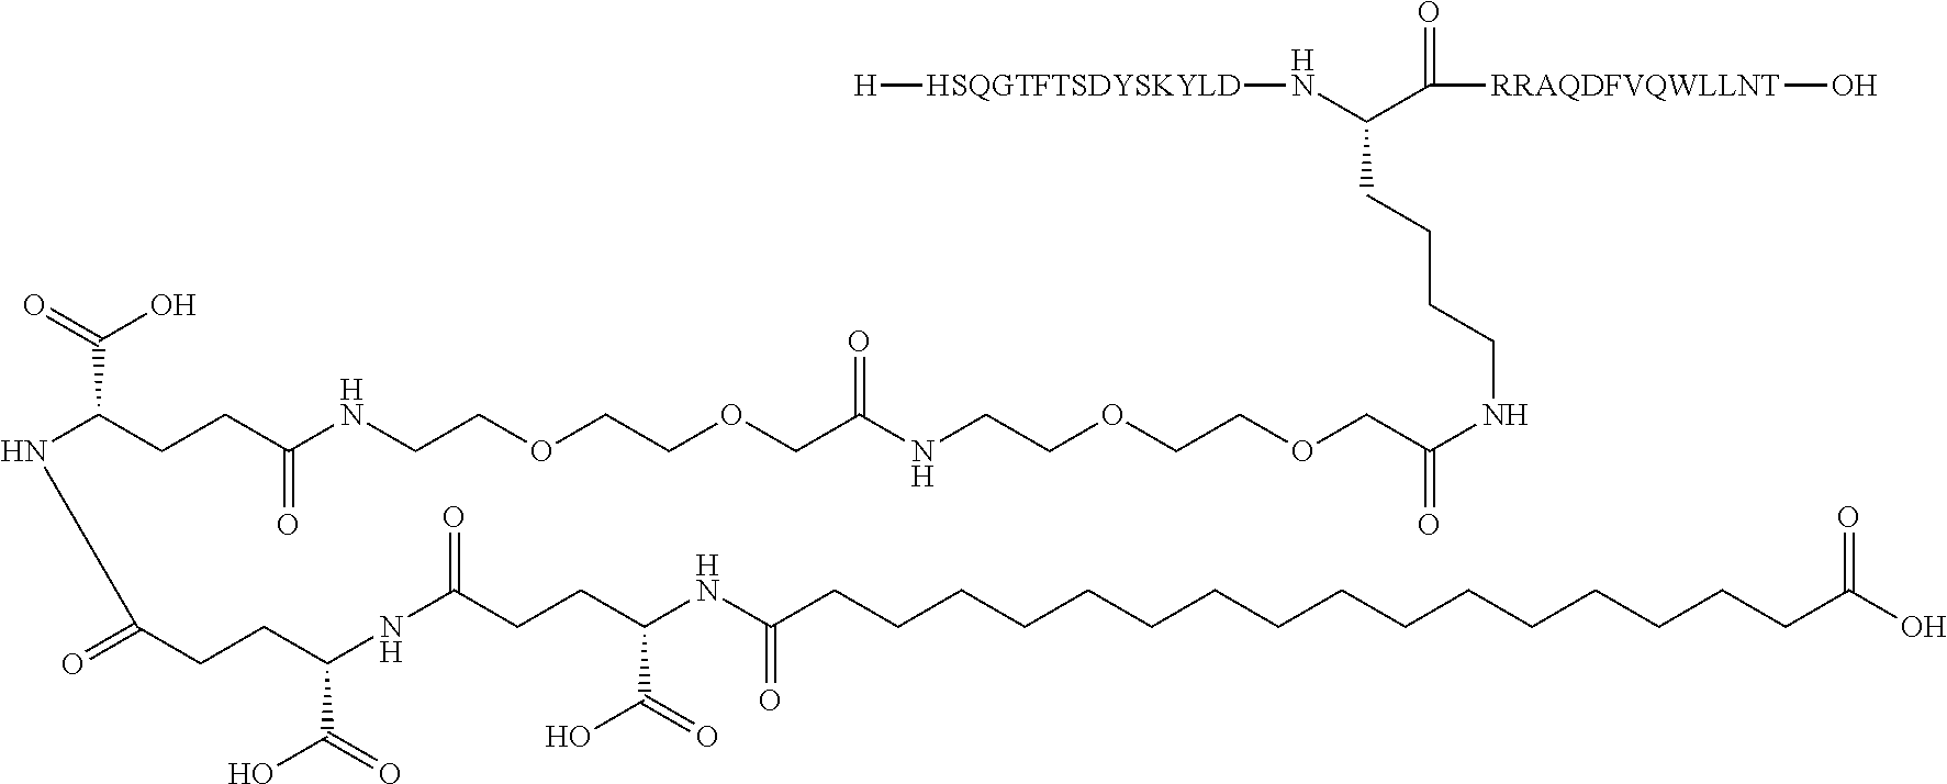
[H][HSQGTFTSDYSKYLD]NC(C(=O)[RRAQDFVQWLLNT]O)CCCCNC(COCCOCCNC(COCCOCCNC(CCC(C(=O)O)NC(=O)CCC(NC(CCC(NC(CCCCCCCCCCCCCCCCC(O)=O)=O)C(=O)O)=O)C(=O)O)=O)=O)=O
